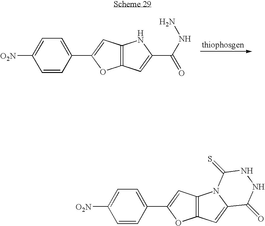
C1=CC(C2=CC3=C(O2)C=C(C(NN)=O)N3)=CC=C1[O2N].[thiophosgen].C1=CC(C2=CC3=C(O2)C=C2N3C(=S)NNC2=O)=CC=C1[O2N]
